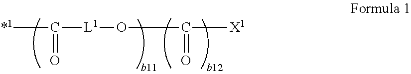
[*1]C([L1]OC(=O)[X1])=O
